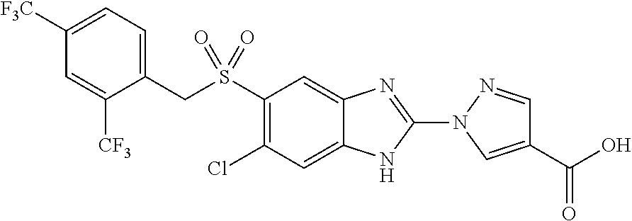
C1([F3C])=CC=C(CS(=O)(C2=C(Cl)C=C3C(=C2)N=C(N2C=C(C(O)=O)C=N2)N3)=O)C([CF3])=C1
